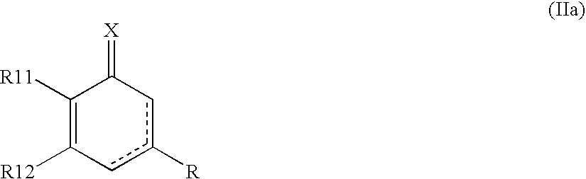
C1([R11])=C([R12])cc([R])cC1=[X]
